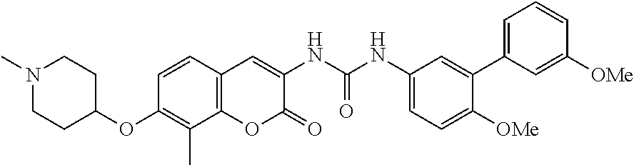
N1(C)CCC(OC2=C(C)C3=C(C=C2)C=C(NC(NC2=CC=C([OMe])C(C4=CC=CC([OMe])=C4)=C2)=O)C(=O)O3)CC1
